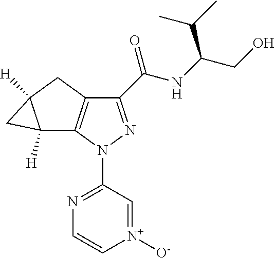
C1(C(NC(CO)C(C)C)=O)=NN(C2=NC=C[N+]([O-])=C2)C2=C1CC1([H])C2([H])C1
